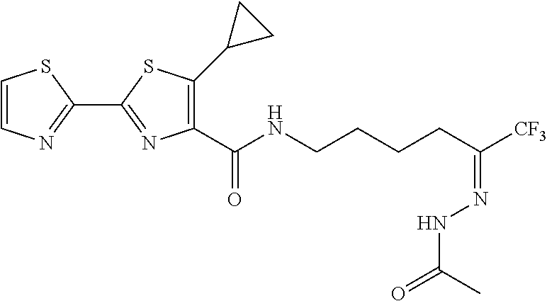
C1=CN=C(C2=NC(C(NCCCCC([CF3])=NNC(=O)C)=O)=C(C3CC3)S2)S1
